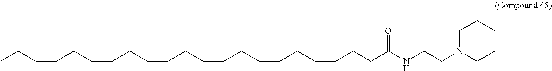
CCC=CCC=CCC=CCC=CCC=CCC=CCCC(NCCN1CCCCC1)=O
